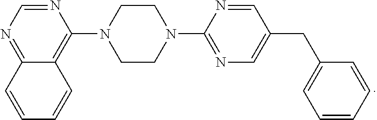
N1=CN=C2C(=C1N1CCN(C3=NC=C(CC4=CC=CC=C4)C=N3)CC1)C=CC=C2
